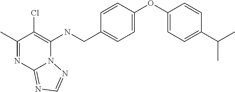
C1(C)=NC2=NC=NN2C(NCC2=CC=C(OC3=CC=C(C(C)C)C=C3)C=C2)=C1Cl
